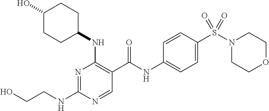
C(NC1=NC(NC2CCC(O)CC2)=C(C(NC2=CC=C(S(N3CCOCC3)(=O)=O)C=C2)=O)C=N1)CO
